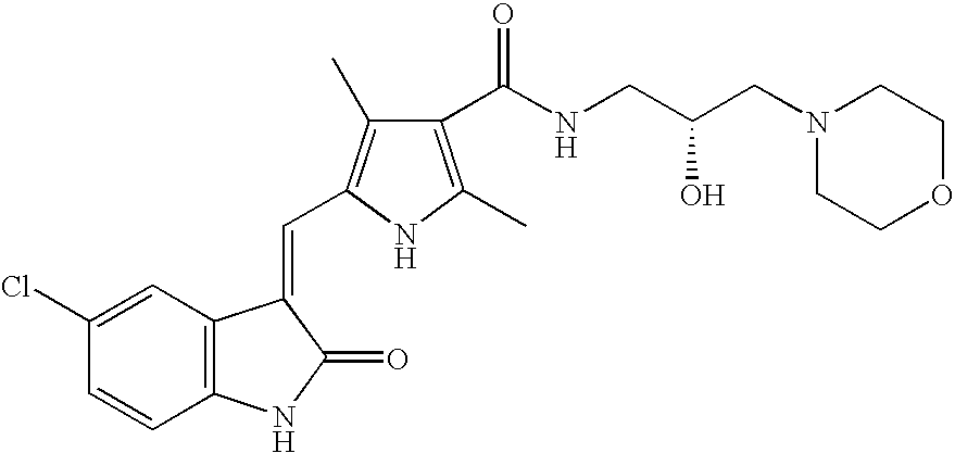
C1(Cl)=CC2=C(C=C1)NC(=O)C2=CC1=C(C)C(C(NCC(CN2CCOCC2)O)=O)=C(C)N1
